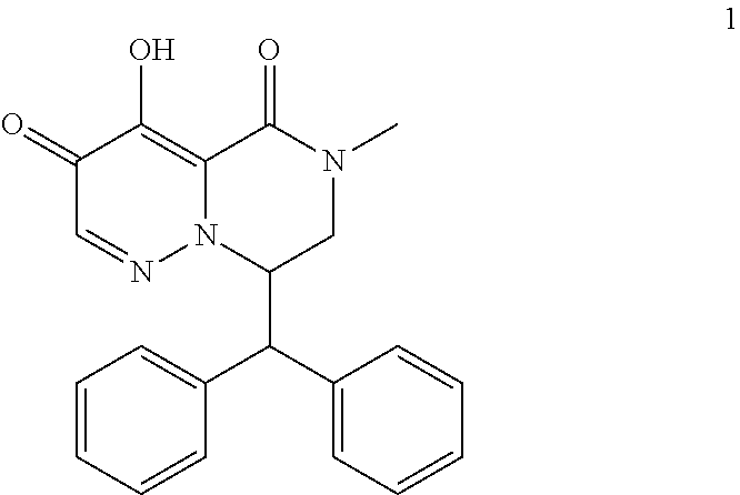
C12=C(O)C(=O)C=NN1C(C(C1=CC=CC=C1)C1=CC=CC=C1)CN(C)C2=O
